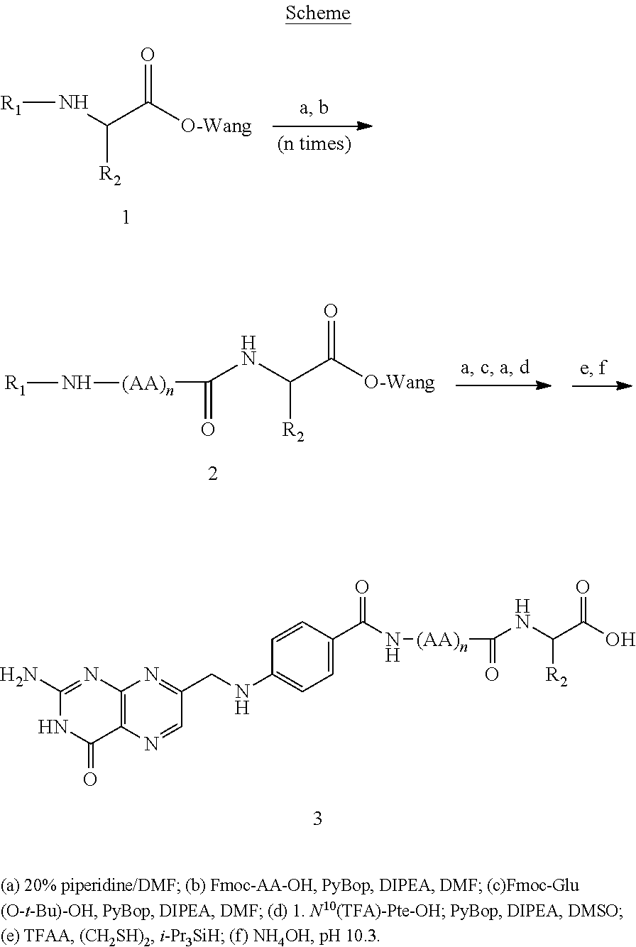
C12=C(N=CC(CNC3=CC=C(C(N[(AA)n]C(NC(C(O)=O)[R2])=O)=O)C=C3)=N1)C(=O)NC(N)=N2.[R1]NC(C([O-Wang])=O)[R2].N(C(C([O-Wang])=O)[R2])C([(AA)n]N[R1])=O
